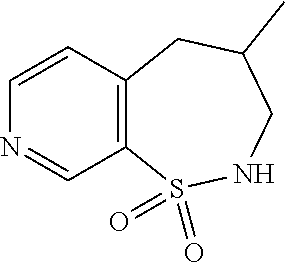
C12=C(C=CN=C1)CC(C)CNS2(=O)=O
